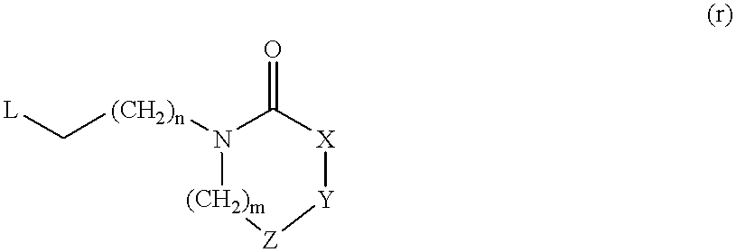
[Z]1[Y][X]C(=O)N([(CH2)n]C[L])[(CH2)m]1
